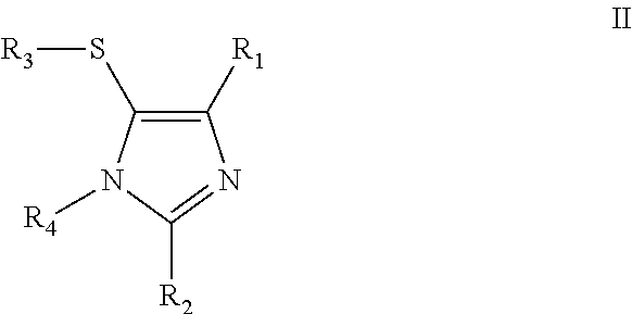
C1([R2])=NC([R1])=C(S[R3])N1[R4]
